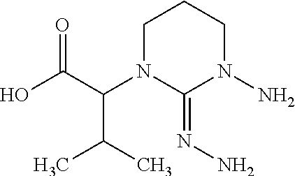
OC(C(N1C(=NN)N(N)CCC1)C(C)C)=O
